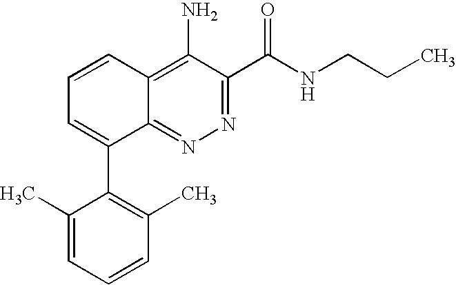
C1=CC2=C(N)C(C(NCCC)=O)=NN=C2C(C2=C(C)C=CC=C2C)=C1
